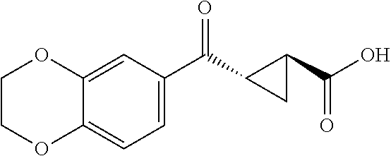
C1=C2C(=CC(C(=O)C3C(C(O)=O)C3)=C1)OCCO2
